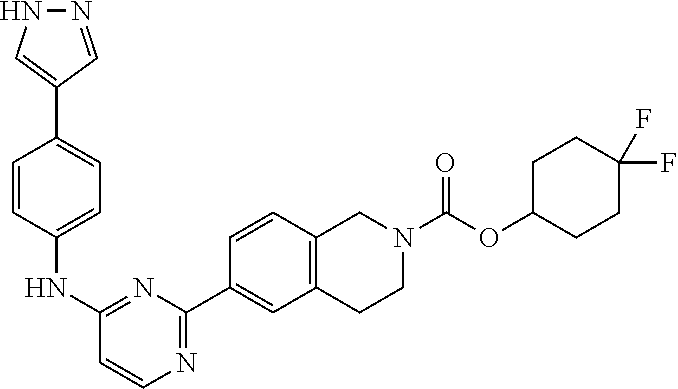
C1(NC2=CC=C(C3=CNN=C3)C=C2)=NC(C2=CC3=C(C=C2)CN(C(OC2CCC(F)(F)CC2)=O)CC3)=NC=C1
